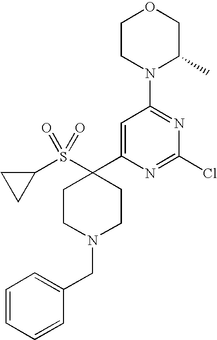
C1(S(C2(C3=CC(N4C(C)COCC4)=NC(Cl)=N3)CCN(CC3=CC=CC=C3)CC2)(=O)=O)CC1
